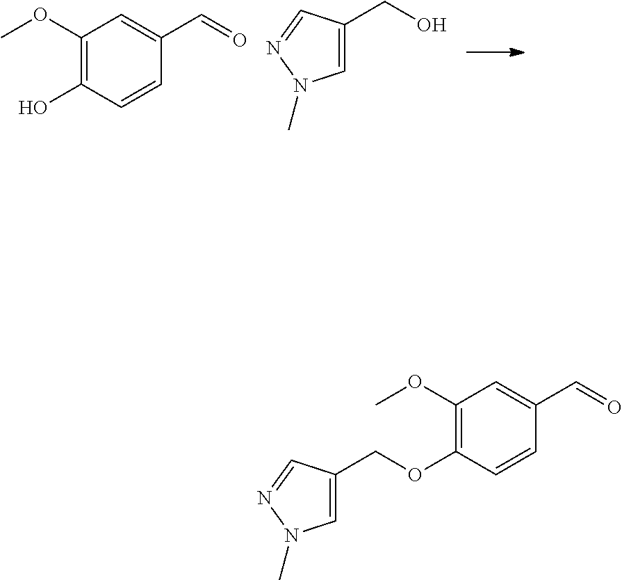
C1(OC)=C(O)C=CC(C=O)=C1.OCC1=CN(C)N=C1.C1(OC)=C(OCC2=CN(C)N=C2)C=CC(C=O)=C1
